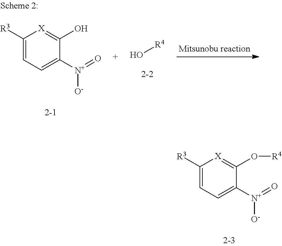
C1([R3])=CC=C([N+](=O)[O-])C(O[R4])=[X]1.C1([R3])=CC=C([N+](=O)[O-])C(O)=[X]1.O[R4]
